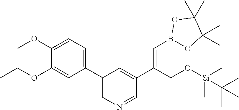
C1(C2=CN=CC(C(CO[Si](C)(C)C(C)(C)C)=CB3OC(C)(C)C(C)(C)O3)=C2)=CC=C(OC)C(OCC)=C1
